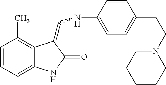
C1=CC=C2C(=C1C)C(=CNC1=CC=C(CCN3CCCCC3)C=C1)C(=O)N2
